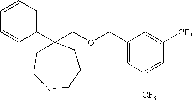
C1=CC=CC=C1C1(COCC2=CC([CF3])=CC([CF3])=C2)CCNCCC1
